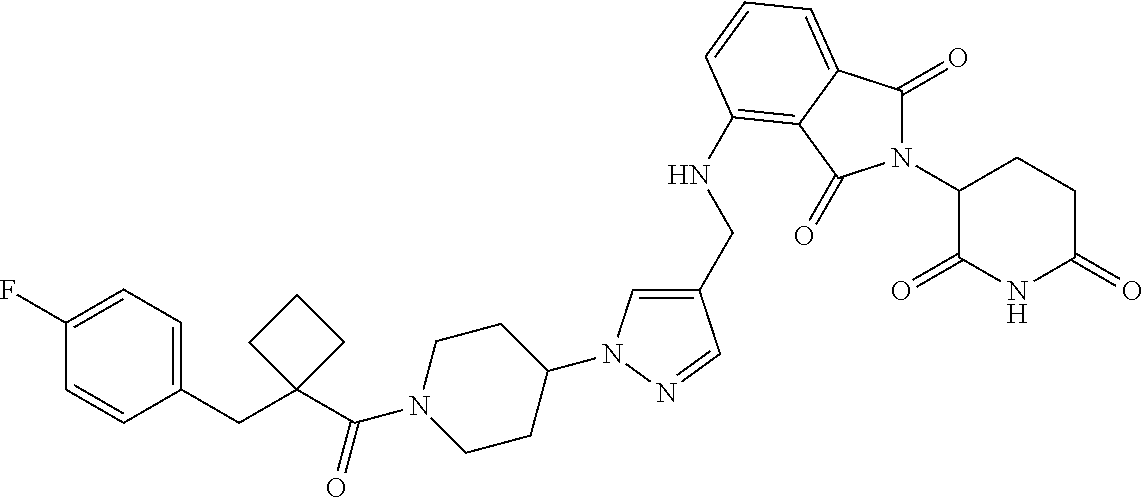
C1(F)=CC=C(CC2(C(N3CCC(N4C=C(CNC5=C6C(=CC=C5)C(=O)N(C5C(=O)NC(=O)CC5)C6=O)C=N4)CC3)=O)CCC2)C=C1
